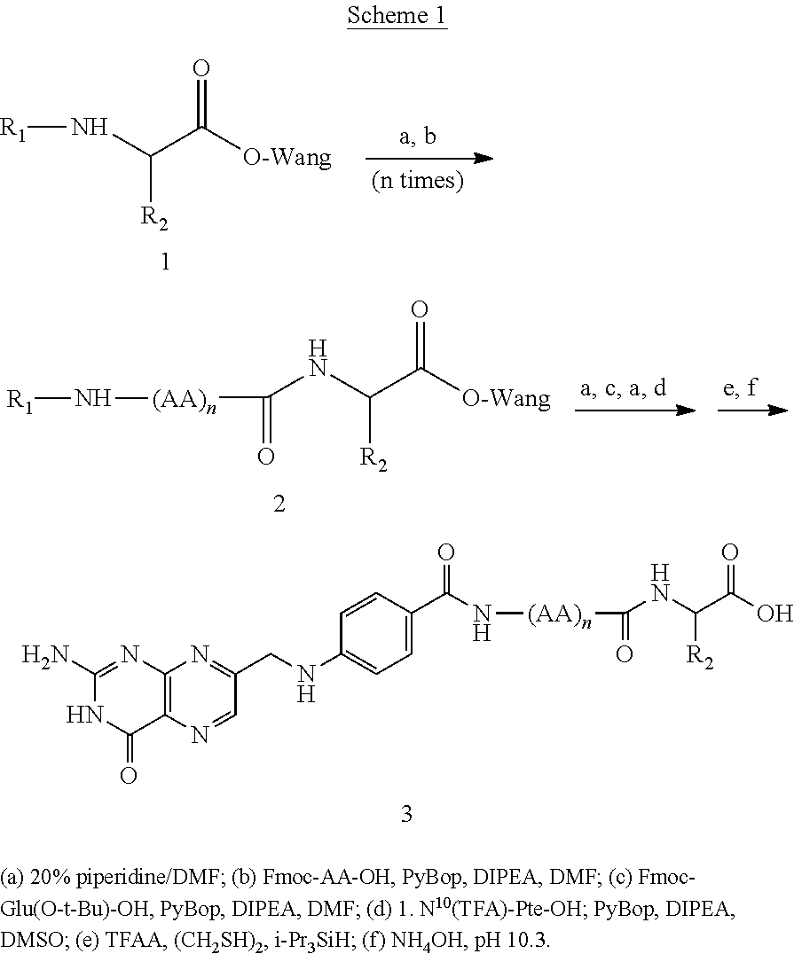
N(C(C([O-Wang])=O)[R2])[R1].C1(N)=NC2=C(C(=O)N1)N=CC(CNC1=CC=C(C(N[(AA)n]C(NC(C(O)=O)[R2])=O)=O)C=C1)=N2.N(C(C([O-Wang])=O)[R2])C([(AA)n]N[R1])=O
